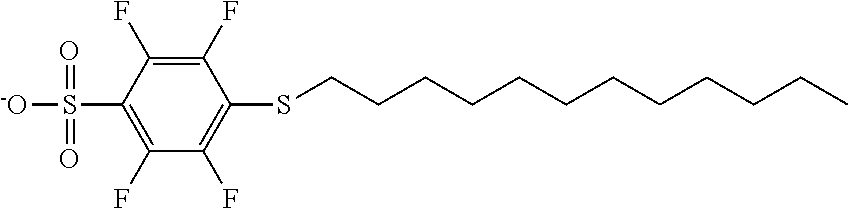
[-O]S(C1=C(F)C(F)=C(SCCCCCCCCCCCC)C(F)=C1F)(=O)=O
